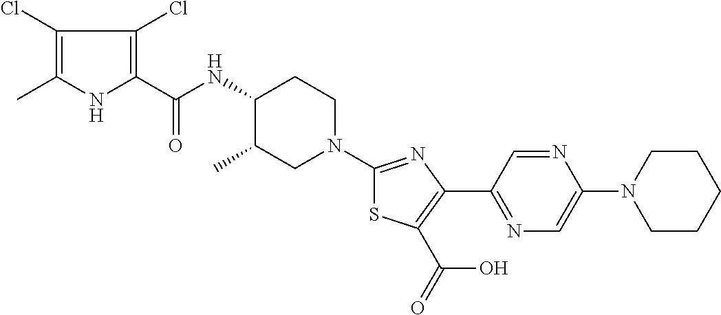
C1(Cl)=C(C)NC(C(NC2C(C)CN(C3=NC(C4=NC=C(N5CCCCC5)N=C4)=C(C(=O)O)S3)CC2)=O)=C1Cl
